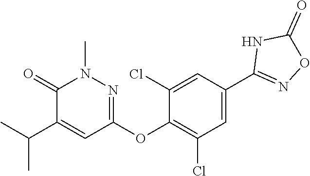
C1=C(C2=NOC(=O)N2)C=C(Cl)C(OC2=NN(C)C(=O)C(C(C)C)=C2)=C1Cl
